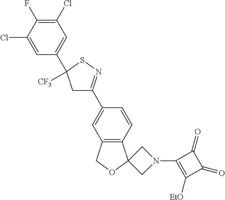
C1(Cl)=C(F)C(Cl)=CC(C2([CF3])CC(C3=CC4=C(C=C3)C3(OC4)CN(C4=C([EtO])C(=O)C4=O)C3)=NS2)=C1
